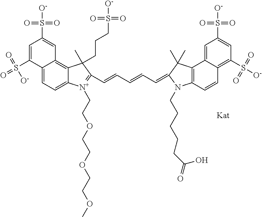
C12=CC=C3C(=C1C=C(S([O-])(=O)=O)C=C2S(=O)(=O)[O-])C(CCCS(=O)(=O)[O-])(C)C(C=CC=CC=C1N(CCCCCC(=O)O)C2=C(C4=CC(S([O-])(=O)=O)=CC(S([O-])(=O)=O)=C4C=C2)C1(C)C)=[N+]3CCOCCOCCOC
